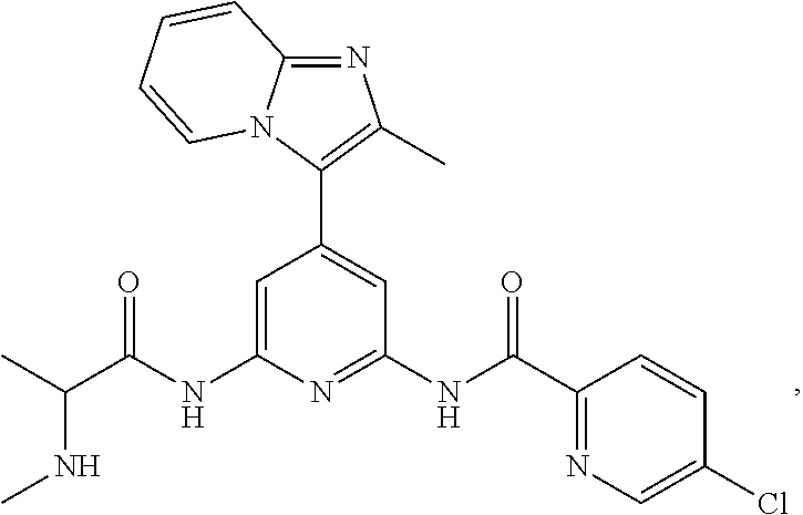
C1=C(NC(C(C)NC)=O)N=C(NC(=O)C2=NC=C(Cl)C=C2)C=C1C1=C(C)N=C2N1C=CC=C2
